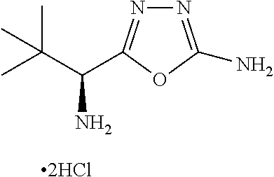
N1=C(N)OC(C(C(C)(C)C)N)=N1.[2HCl]
